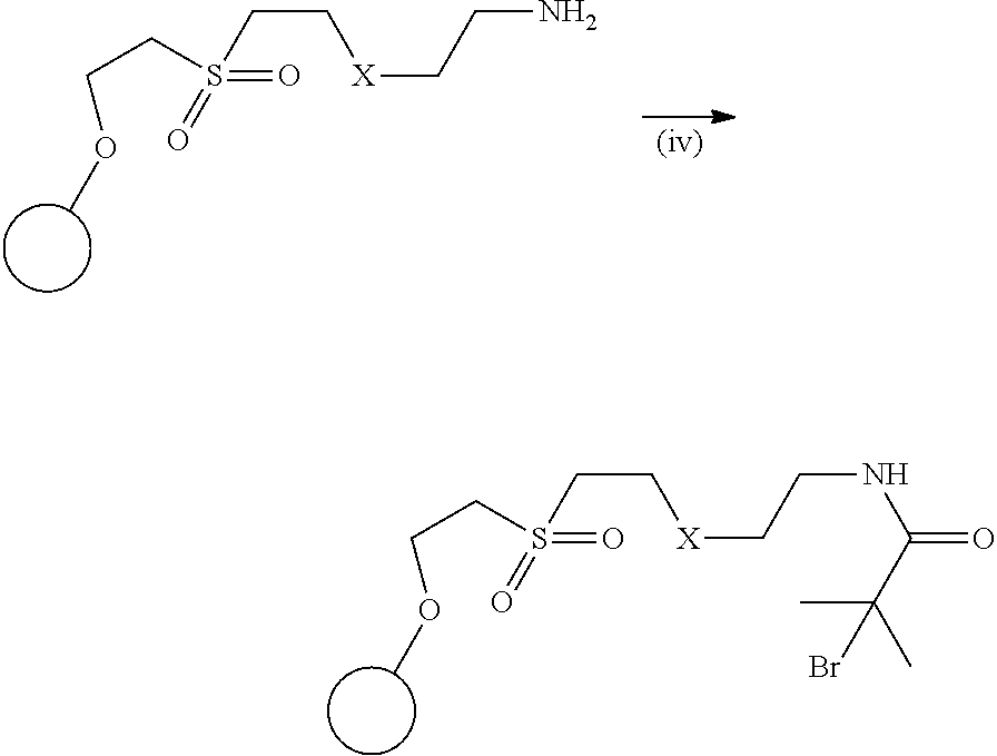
O(C)CCS(=O)(CC[X]CCN)=O.O(C)CCS(=O)(CC[X]CCNC(=O)C(C)(C)Br)=O
